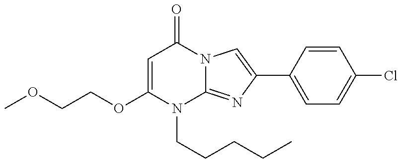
C1(OCCOC)=CC(=O)N2C(=NC(C3=CC=C(Cl)C=C3)=C2)N1CCCCC
